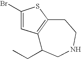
C12=C(CCNCC1CC)SC(Br)=C2
